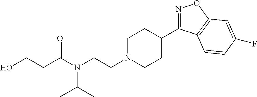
N1=C(C2CCN(CCN(C(CCO)=O)C(C)C)CC2)C2=C(O1)C=C(F)C=C2
